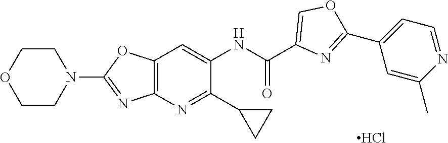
Cl.C12=C(N=C(C3CC3)C(NC(=O)C3=COC(C4=CC=NC(C)=C4)=N3)=C1)N=C(N1CCOCC1)O2
